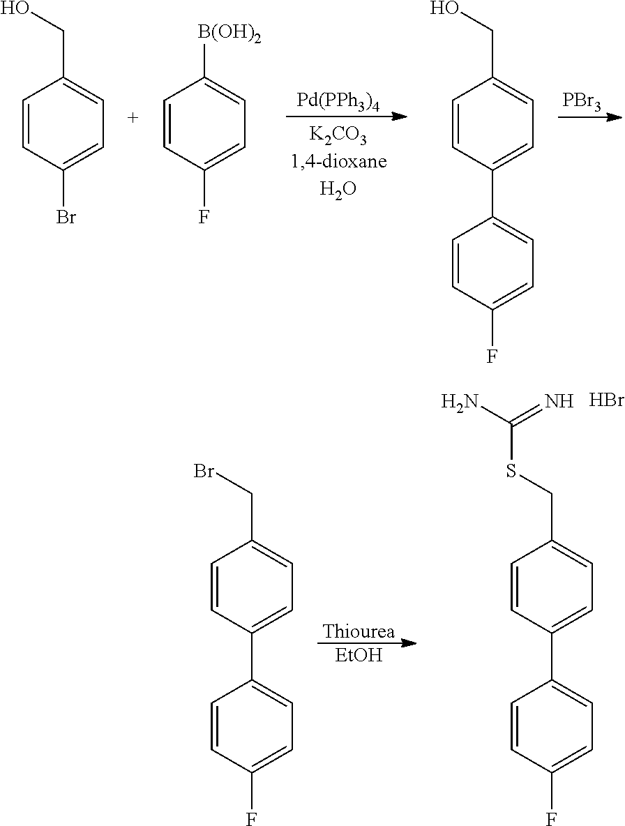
[Pd(PPh3)4].[PBr3].C1=CC(Br)=CC=C1CO.C1=CC(F)=CC=C1[B(OH)2].C1=CC(C2=CC=C(F)C=C2)=CC=C1CO.[Thiourea].[EtOH].C1=CC(C2=CC=C(F)C=C2)=CC=C1CSC(N)=N.Br.C1=CC(C2=CC=C(F)C=C2)=CC=C1CBr
